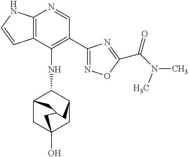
C12=C(C(NC3C4CC5(O)CC3CC(C4)C5)=C(C3=NOC(C(N(C)C)=O)=N3)C=N1)C=CN2
